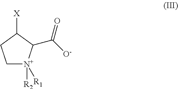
C1[N+]([R2])([R1])C(C([O-])=O)C([X])C1
